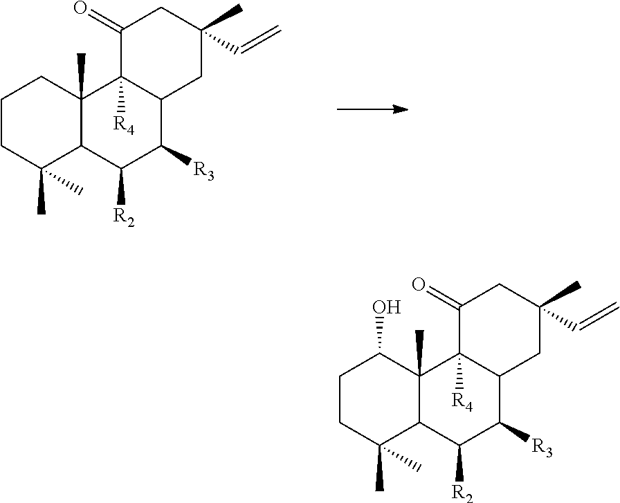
C1CC(C)(C)C2C(C)(C1)C1([R4])C(C([R3])C2[R2])CC(C)(C=C)CC1=O.C1CC(C)(C)C2C(C)(C1O)C1([R4])C(C([R3])C2[R2])CC(C)(C=C)CC1=O
